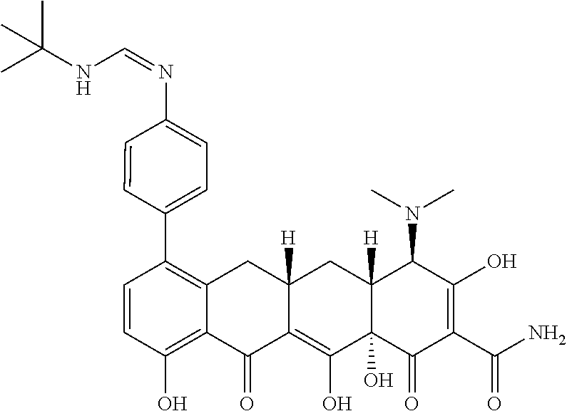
C1=CC(O)=C2C(=C1C1=CC=C(N=CNC(C)(C)C)C=C1)CC1([H])C(=C(O)C3(O)C([H])(C1)C(N(C)C)C(O)=C(C(N)=O)C3=O)C2=O
